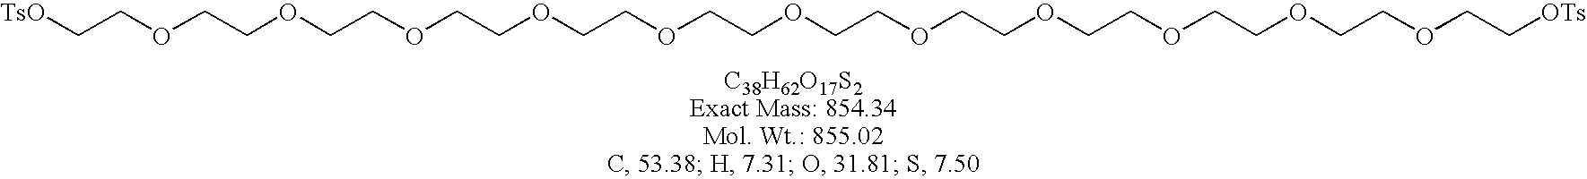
[TsO]CCOCCOCCOCCOCCOCCOCCOCCOCCOCCOCCOCC[OTs]
